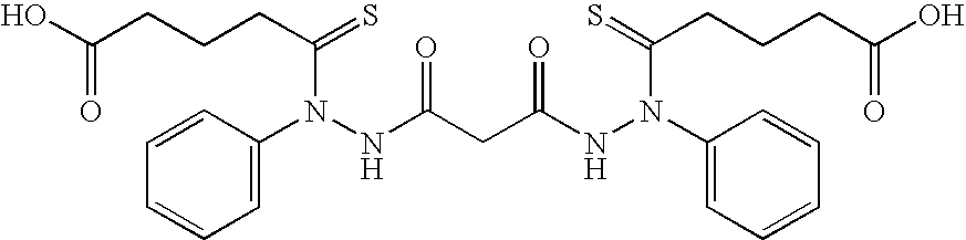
C1=C(N(NC(CC(NN(C2=CC=CC=C2)C(=S)CCCC(O)=O)=O)=O)C(CCCC(O)=O)=S)C=CC=C1
